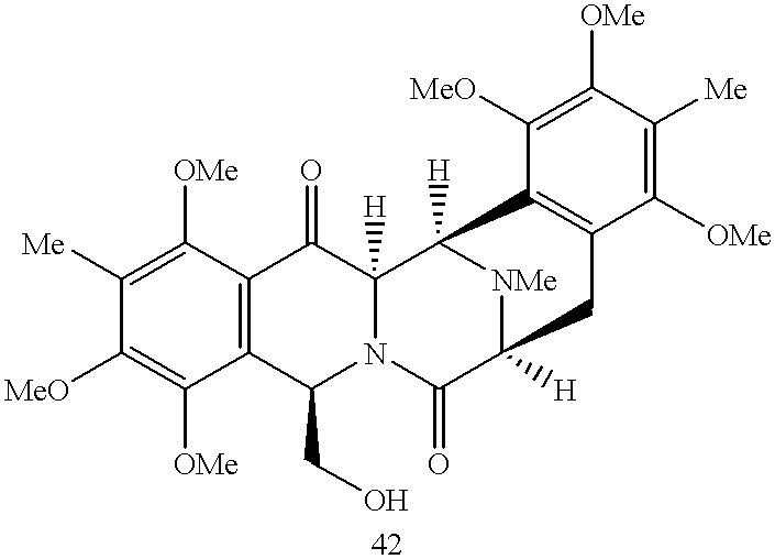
C12=C(C([OMe])=C([Me])C([MeO])=C1[OMe])C(=O)C1([H])N(C2CO)C(=O)C2([H])[NMe]C1([H])C1=C(C([OMe])=C([Me])C([OMe])=C1[MeO])C2
